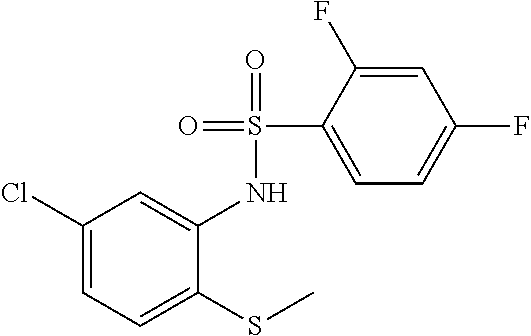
C1(Cl)=CC=C(SC)C(NS(=O)(=O)C2=CC=C(F)C=C2F)=C1
